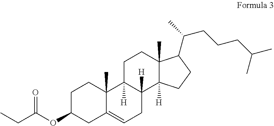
CCC(OC1CC2=CCC3([H])C([H])(C2(C)CC1)CCC1(C)C3([H])CCC1C(C)CCCC(C)C)=O
